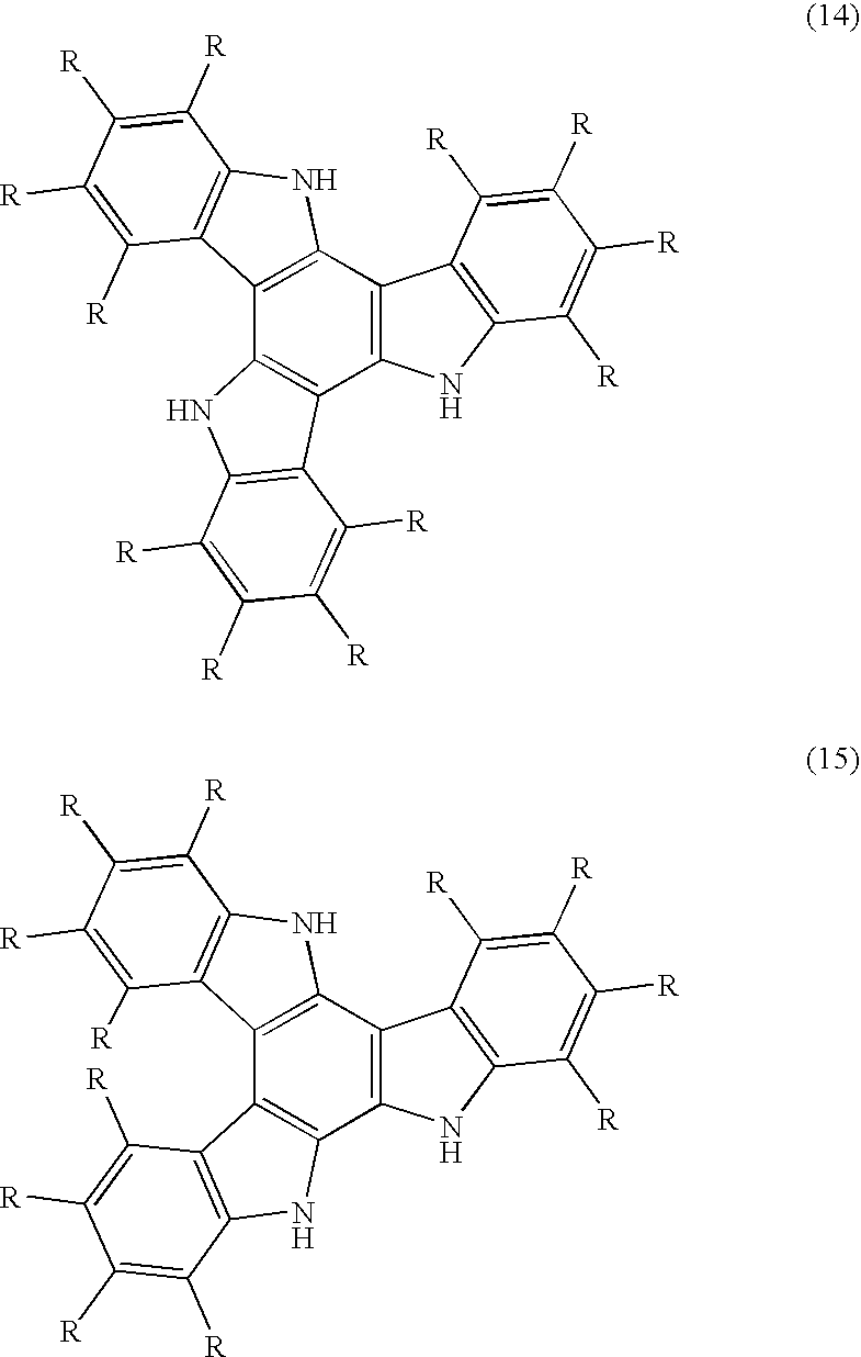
C12=C(C3=C(C4=C1NC1=C4C([R])=C([R])C([R])=C1[R])NC1=C3C([R])=C([R])C([R])=C1[R])NC1=C2C([R])=C([R])C([R])=C1[R].C12=C(C3=C(C4=C1C1=C(N4)C([R])=C([R])C([R])=C1[R])NC1=C3C([R])=C([R])C([R])=C1[R])NC1=C2C([R])=C([R])C([R])=C1[R]
